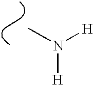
CN([H])[H]
